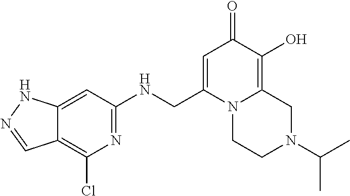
C12=CC(NCC3=CC(=O)C(O)=C4N3CCN(C(C)C)C4)=NC(Cl)=C1C=NN2
